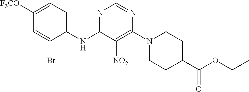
N1=C(NC2=CC=C([F3CO])C=C2Br)C([NO2])=C(N2CCC(C(OCC)=O)CC2)N=C1
